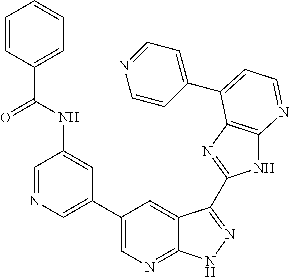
C1=NC=C(C2=CN=C3C(=C2)C(C2=NC4=C(N2)N=CC=C4C2=CC=NC=C2)=NN3)C=C1NC(=O)C1=CC=CC=C1
